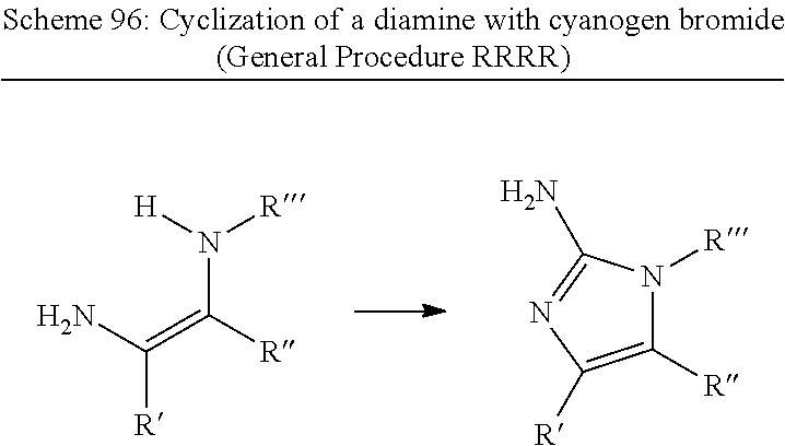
NC(=C([R])N([H])[R])[R].C1([R])=C([R])N=C(N)N1[R]
